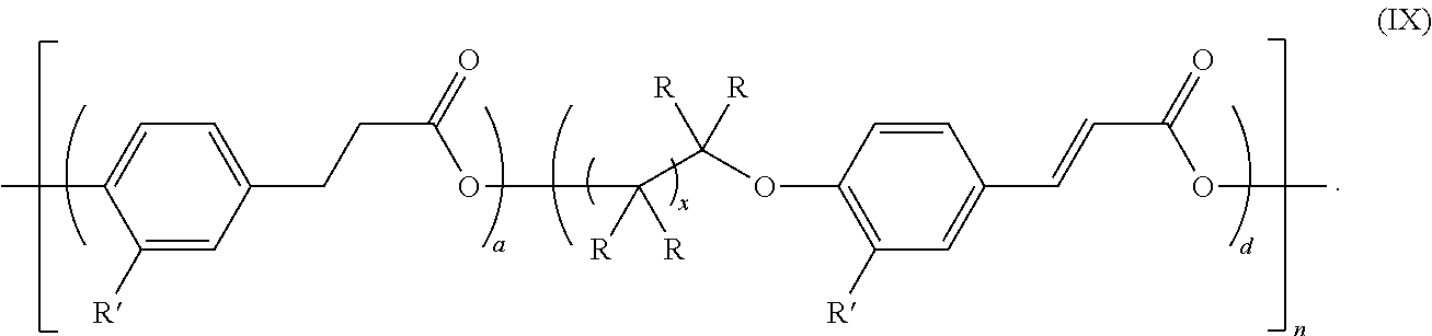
CC1=CC=C(CCC(=O)OC(C(OC2=C([R])C=C(C=CC(=O)OC)C=C2)([R])[R])([R])[R])C=C1[R]
